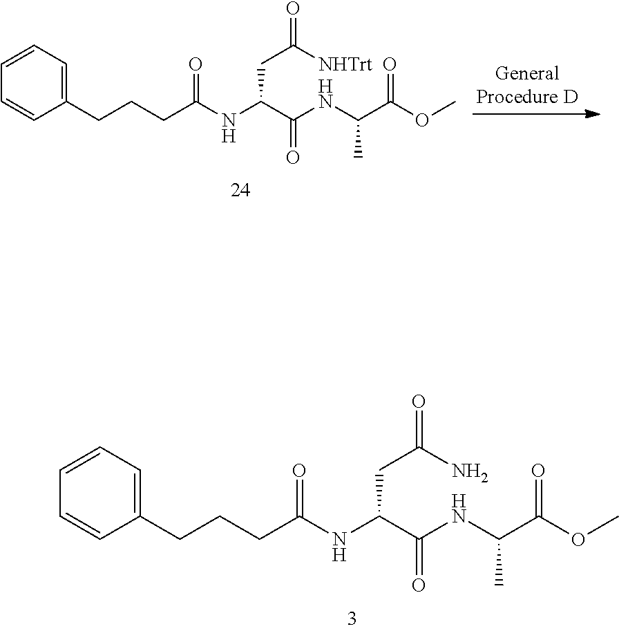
C1=CC(CCCC(NC(C(NC(C(OC)=O)C)=O)CC([NHTrt])=O)=O)=CC=C1.C1=CC(CCCC(NC(C(NC(C(OC)=O)C)=O)CC(N)=O)=O)=CC=C1
